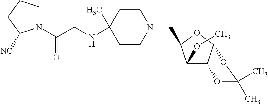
N1(C(CNC2(C)CCN(CC3C(OC)C4C(O3)OC(C)(C)O4)CC2)=O)CCCC1[NC]
